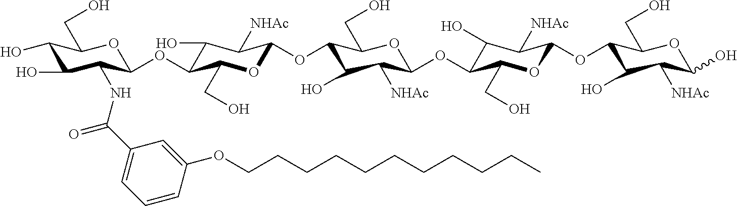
C1(O)C(O)C(NC(C2=CC=CC(OCCCCCCCCCCC)=C2)=O)C(OC2C(O)C([NHAc])C(OC3C(O)C([NHAc])C(OC4C(O)C([NHAc])C(OC5C(O)C([NHAc])C(O)OC5CO)OC4CO)OC3CO)OC2CO)OC1CO
